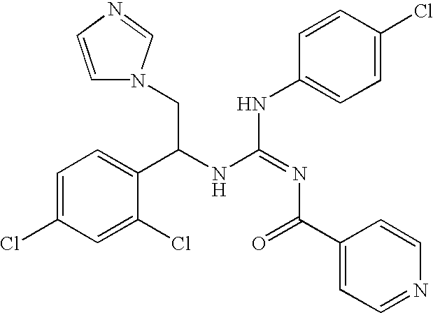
C(C(NC(NC1=CC=C(Cl)C=C1)=NC(C1=CC=NC=C1)=O)C1=CC=C(Cl)C=C1Cl)N1C=CN=C1
